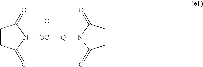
C1CC(=O)N([OC]([Q]N2C(=O)C=CC2=O)=O)C1=O
